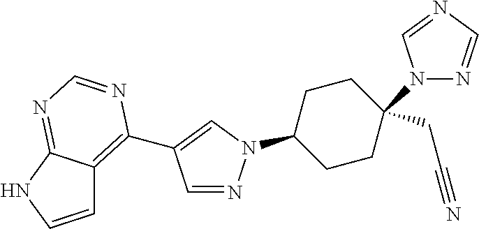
C1=NN(C2CCC(CC#N)(N3N=CN=C3)CC2)C=C1C1=C2C=CNC2=NC=N1
